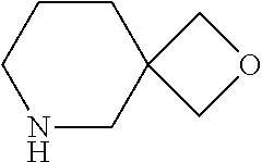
C1CCNCC12COC2
